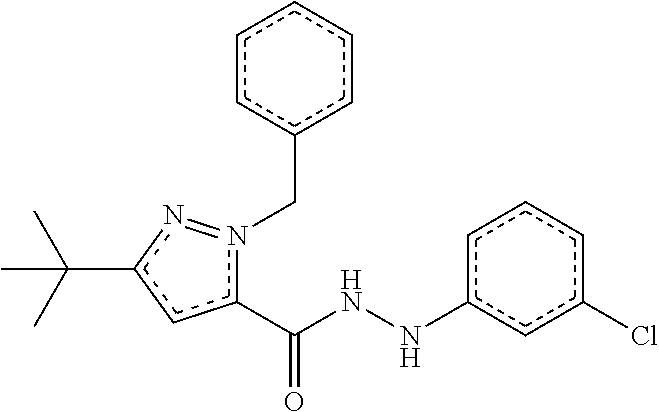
c1c(Cl)cccc1NNC(c1n(Cc2ccccc2)=nc(C(C)(C)C)c1)=O
